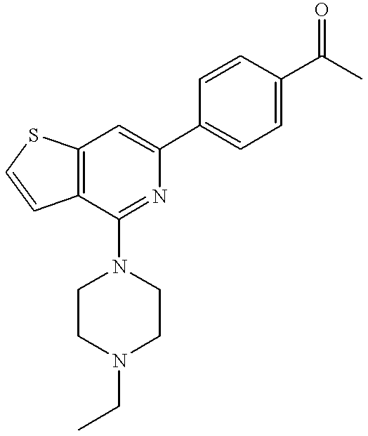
C12=C(C(N3CCN(CC)CC3)=NC(C3=CC=C(C(=O)C)C=C3)=C1)C=CS2
